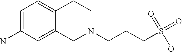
C1=C(N)C=C2C(=C1)CCN(CCCS(=O)(O)=O)C2
